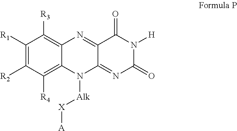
C1([R1])=C([R2])C([R4])=C2C(=C1[R3])N=C1C(=NC(=O)N([H])C1=O)N2[Alk][X][A]
